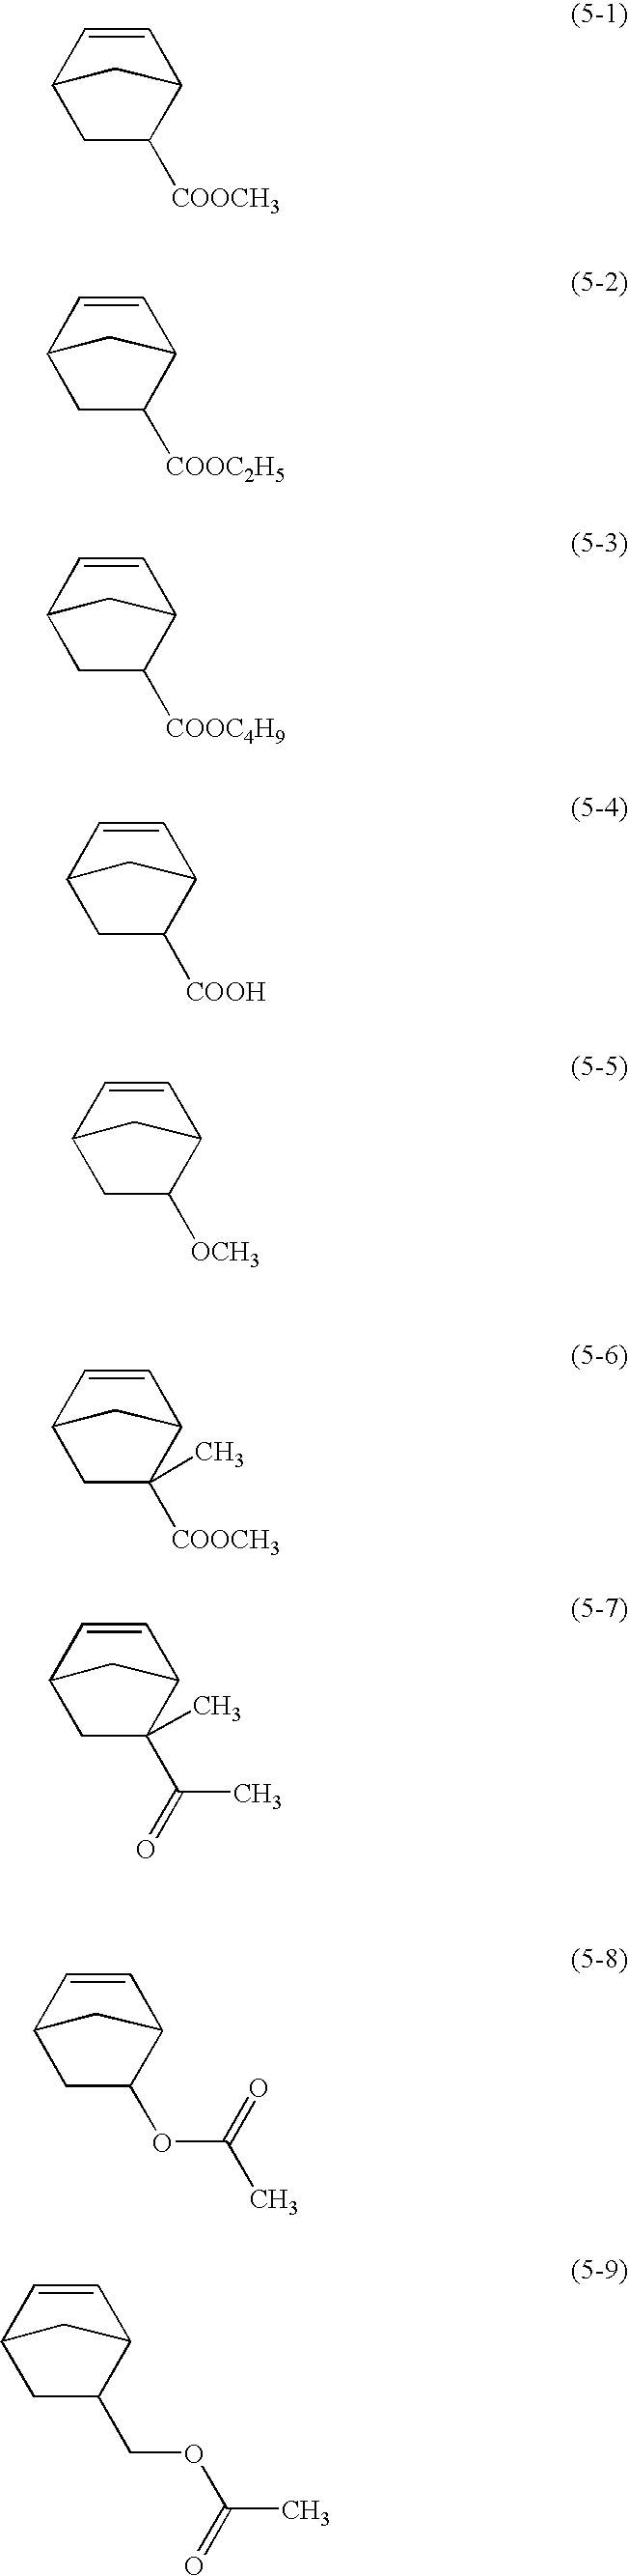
C1=CC2CC([COOCH3])C1C2.C1=CC2CC([COOC2H5])C1C2.C1=CC2CC([COOC4H9])C1C2.C1=CC2CC([COOH])C1C2.C1=CC2CC([OCH3])C1C2.C1=CC2CC([COOCH3])(C)C1C2.C1=CC2CC(C(C)=O)(C)C1C2.C1=CC2CC(OC(C)=O)C1C2.C1=CC2CC(COC(C)=O)C1C2
